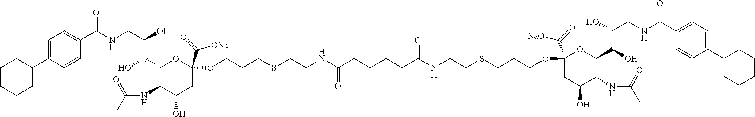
C1CCCC(C2=CC=C(C(NCC(O)C(C3C(NC(C)=O)C(O)CC(C(=O)[ONa])(OCCCSCCNC(CCCCC(NCCSCCCOC4(C(=O)[NaO])CC(O)C(NC(C)=O)C(C(O)C(O)CNC(C5=CC=C(C6CCCCC6)C=C5)=O)O4)=O)=O)O3)O)=O)C=C2)C1
